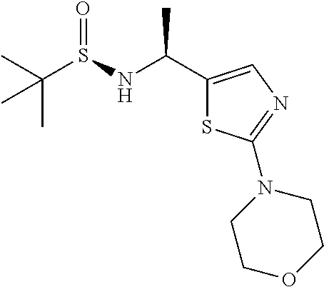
C1(C(NS(C(C)(C)C)=O)C)=CN=C(N2CCOCC2)S1
